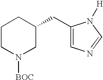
C1CN([BOC])CC(CC2=CN=CN2[H])C1
